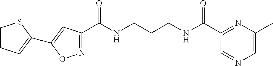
C1(C(NCCCNC(C2=NC(C)=CN=C2)=O)=O)=NOC(C2=CC=CS2)=C1
